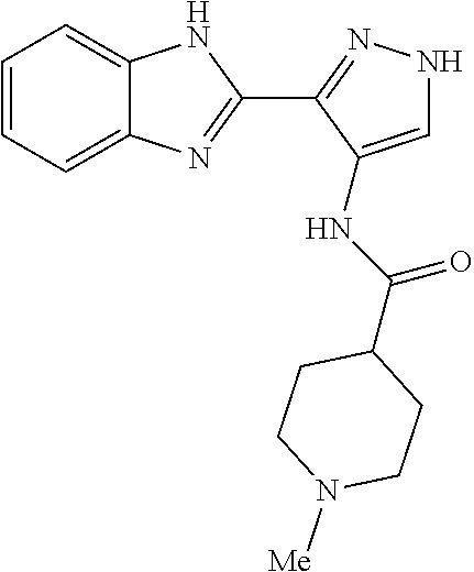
C1=CC=C2C(=C1)NC(C1=NNC=C1NC(=O)C1CCN([Me])CC1)=N2
